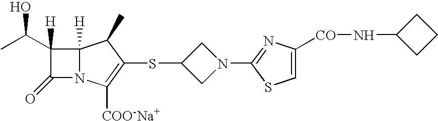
C1N(C2=NC([CO]NC3CCC3)=CS2)CC1SC1=C([COO-Na+])N2C(=O)C([H])(C(C)O)C2([H])C1C
